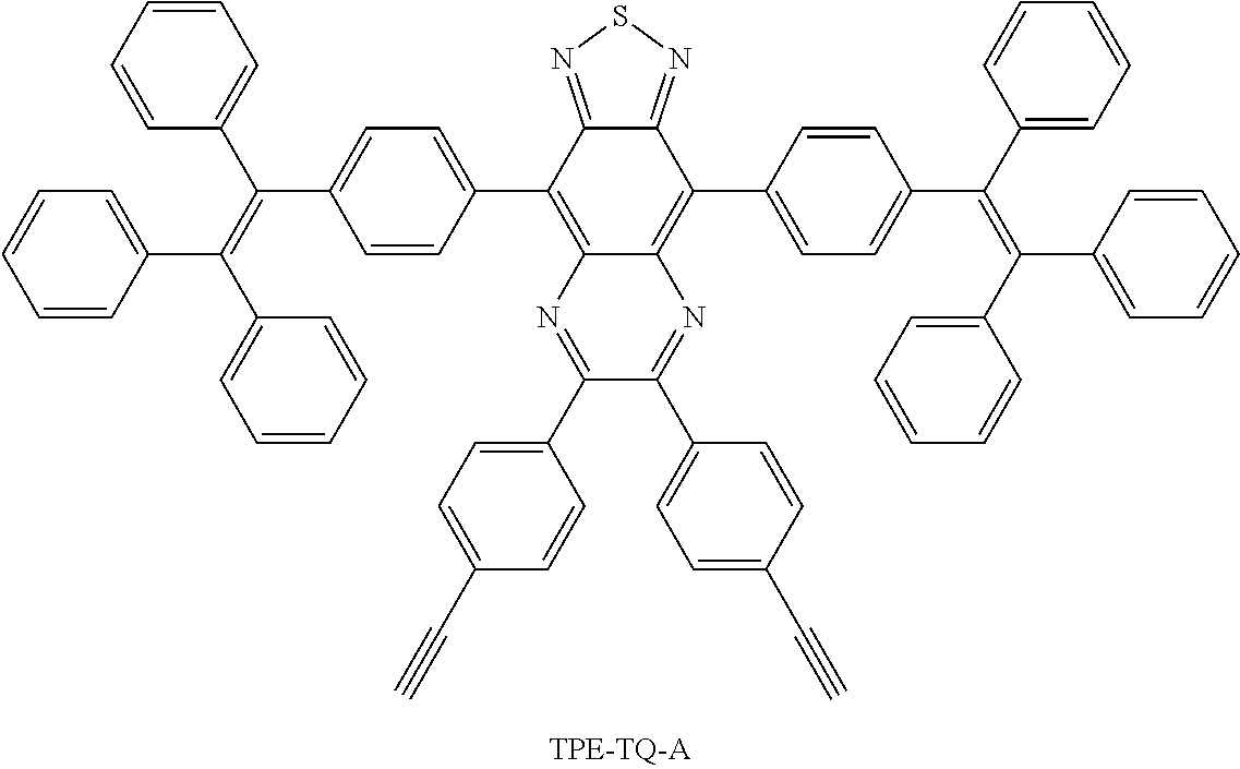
C12=C(C3=CC=C(C(C4=CC=CC=C4)=C(C4=CC=CC=C4)C4=CC=CC=C4)C=C3)C3=NSN=C3C(C3=CC=C(C(=C(C4=CC=CC=C4)C4=CC=CC=C4)C4=CC=CC=C4)C=C3)=C1N=C(C1=CC=C(C#C)C=C1)C(C1=CC=C(C#C)C=C1)=N2
